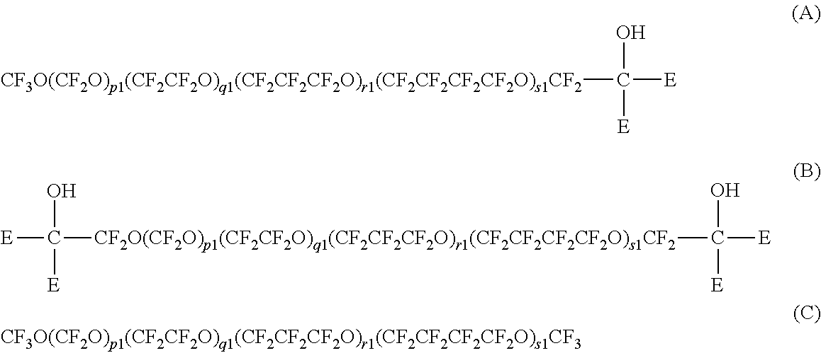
OC([E])([E])[CF3O(CF2O)p1(CF2CF2O)q1(CF2CF2CF2O)r1(CF2CF2CF2CF2O)s1CF2].OC([E])([E])[CF2O(CF2O)p1(CF2CF2O)q1(CF2CF2CF2O)r1(CF2CF2CF2CF2O)s1CF2]C([E])([E])O
